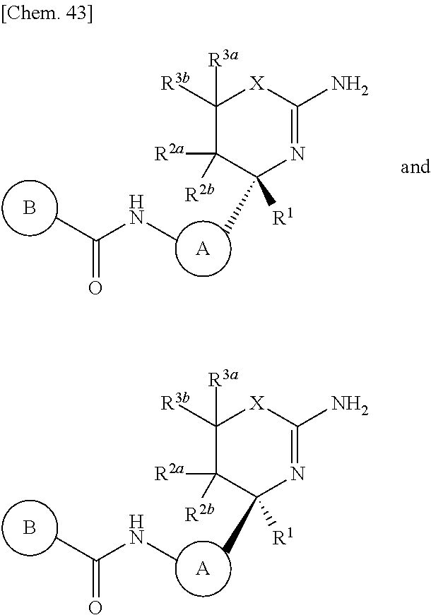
B.C1([R3b])([R3a])C([R2a])([R2b])C([R1])(C)N=C(N)[X]1.[A].CNC(C)=O.[A].B.C1([R3b])([R3a])C([R2a])([R2b])C([R1])(C)N=C(N)[X]1.CNC(C)=O
